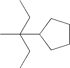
CC(C1CCCC1)(CC)CC
